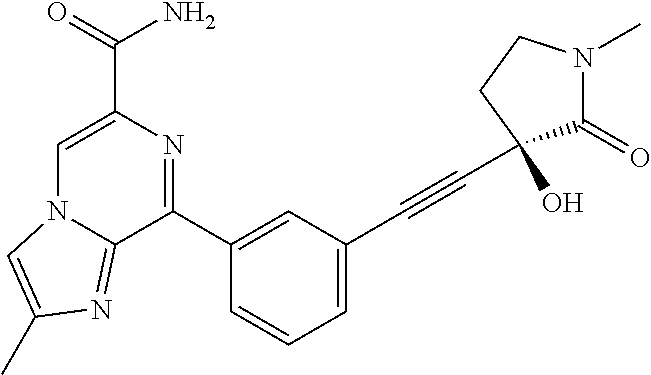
C1=C(C(=O)N)N=C(C2=CC(C#CC3(O)C(=O)N(C)CC3)=CC=C2)C2=NC(C)=CN12
